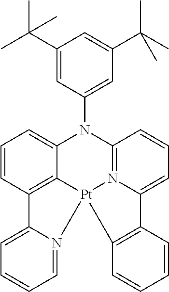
N1(C2=CC(C(C)(C)C)=CC(C(C)(C)C)=C2)C2=CC=CC3=C2[Pt]2(N4=C1C=CC=C4C1=C2C=CC=C1)N1=CC=CC=C31
